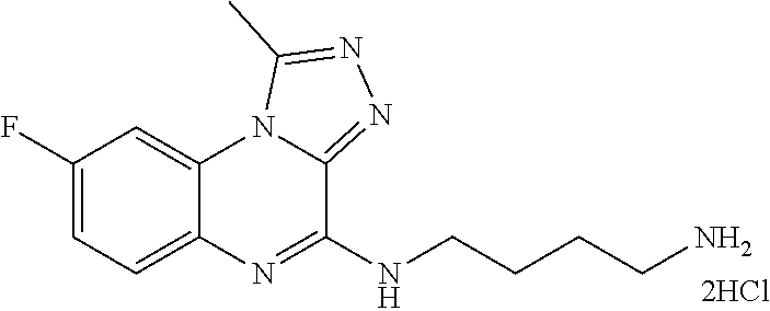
C1(F)=CC=C2C(=C1)N1C(=NN=C1C)C(NCCCCN)=N2
